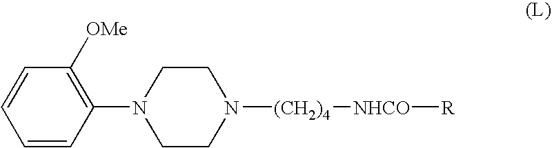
C1CN([(CH2)4][NHCO][R])CCN1C1=C([OMe])C=CC=C1
